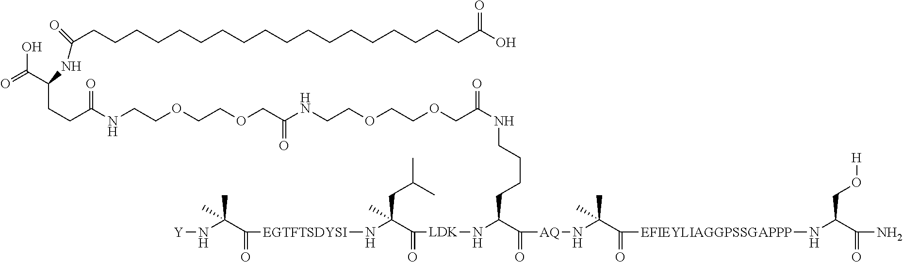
C(C(=O)[AQ]NC(C(=O)[EFIEYLIAGGPSSGAPPP]NC(C(N)=O)CO[H])(C)C)(CCCCNC(COCCOCCNC(COCCOCCNC(CCC(C(O)=O)NC(CCCCCCCCCCCCCCCCCCC(O)=O)=O)=O)=O)=O)N[LDK]C(C(N[EGTFTSDYSI]C(C(N[Y])(C)C)=O)(CC(C)C)C)=O
